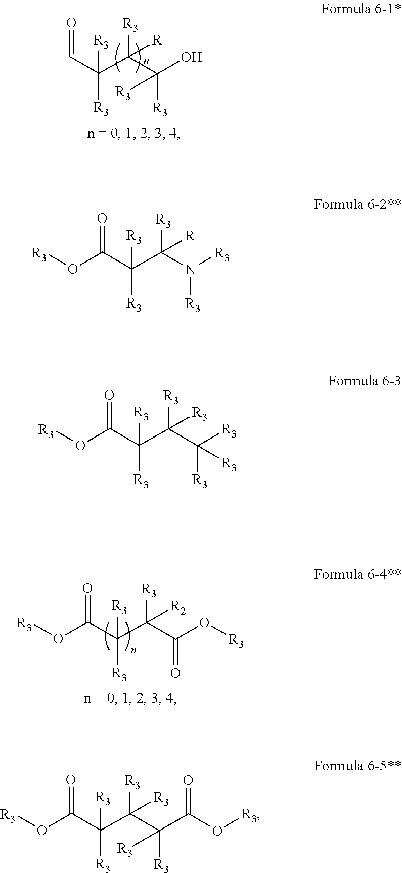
C([R3])(O)(C(C(C=O)([R3])[R3])([R3])[R])[R3].C(=O)(O[R3])C(C(C(=O)O[R3])([R3])[R3])([R3])[R2].N([R3])([R3])C(C(C(O[R3])=O)([R3])[R3])([R3])[R].C([R3])([R3])(C(C(C(O[R3])=O)([R3])[R3])([R3])[R3])[R3].C([R3])(C(O[R3])=O)(C(C(C(O[R3])=O)([R3])[R3])([R3])[R3])[R3]
